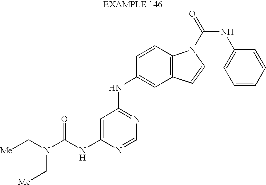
N(C(NC1=CC(NC2=CC3=C(C=C2)N(C(=O)NC2=CC=CC=C2)C=C3)=NC=N1)=O)(C[Me])C[Me]
